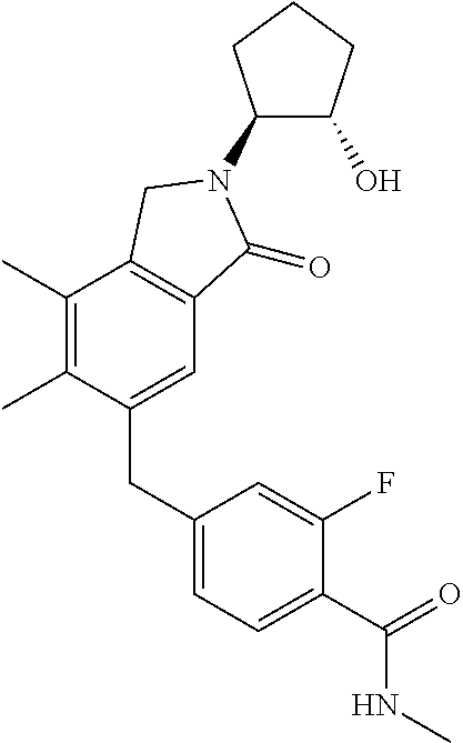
C1(C)=C(C)C(CC2=CC=C(C(=O)NC)C(F)=C2)=CC2=C1CN(C1C(O)CCC1)C2=O
